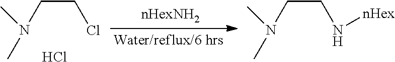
N(CCCl)(C)C.Cl.N(CCN[nHex])(C)C
